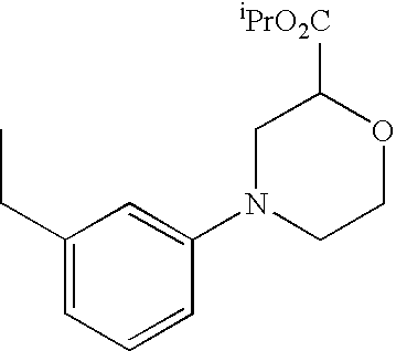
C1(CC)=CC=CC(N2CCOC([iPrO2C])C2)=C1
